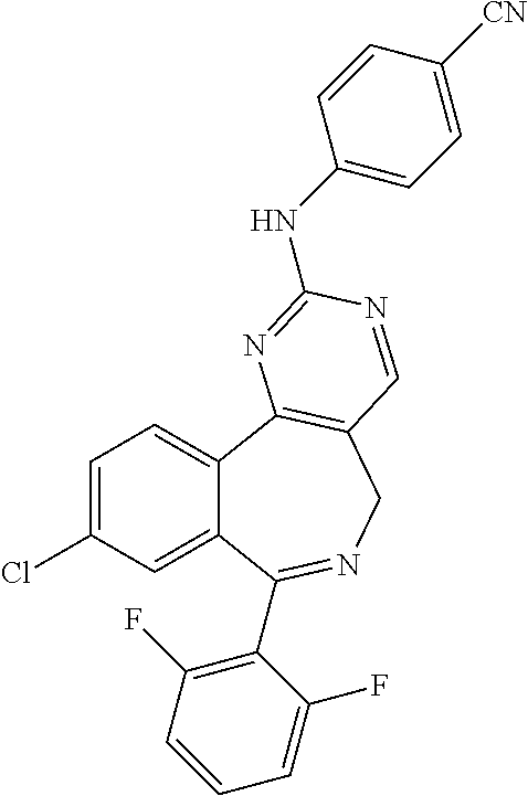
C1=C(Cl)C=C2C(=C1)C1=C(CN=C2C2=C(F)C=CC=C2F)C=NC(NC2=CC=C([CN])C=C2)=N1
